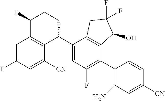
C1(F)C2=C(C(C3=CC(F)=C(C4=C(N)C=C([CN])C=C4)C4=C3CC(F)(F)C4O)CC1)C([CN])=CC(F)=C2
